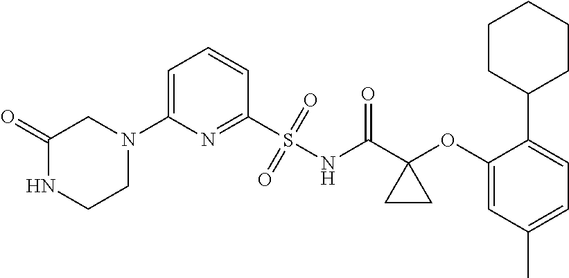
C1(N2CC(=O)NCC2)=CC=CC(S(=O)(=O)NC(C2(OC3=CC(C)=CC=C3C3CCCCC3)CC2)=O)=N1
